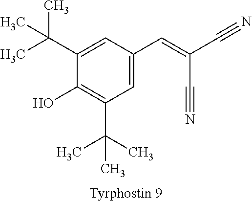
C1=C(C(C)(C)C)C(O)=C(C(C)(C)C)C=C1C=C(C#N)C#N
